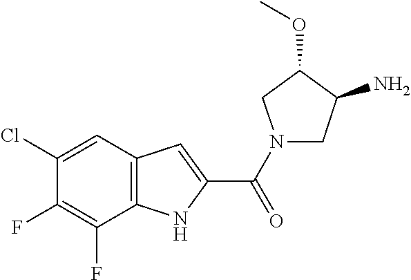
C12=C(C=C(Cl)C(F)=C1F)C=C(C(=O)N1CC(N)C(OC)C1)N2
